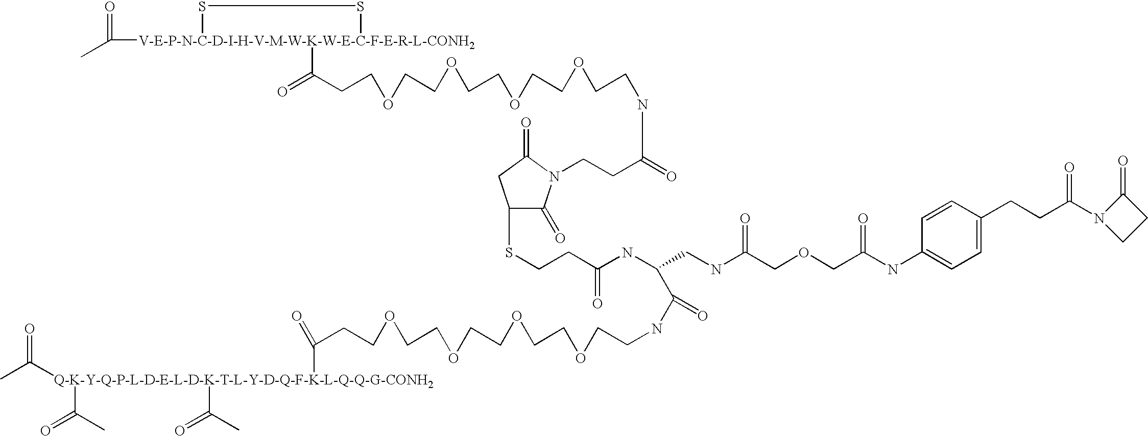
CC([Q-K-Y-Q-P-L-D-E-L-D-K-T-L-Y-D-Q-F-K-L-Q-Q-G-CONH2](C(=O)C)(C(=O)C)C(CCOCCOCCOCCOCCNC(C(NC(CCSC1C(=O)N(CCC(=O)NCCOCCOCCOCCOCCC(=O)[V-E-P-N-C-D-I-H-V-M-W-K-W-E-C-F-E-R-L-CONH2]2(C(C)=O)SS2)C(=O)C1)=O)CNC(COCC(NC1=CC=C(CCC(=O)N2CCC2=O)C=C1)=O)=O)=O)=O)=O
